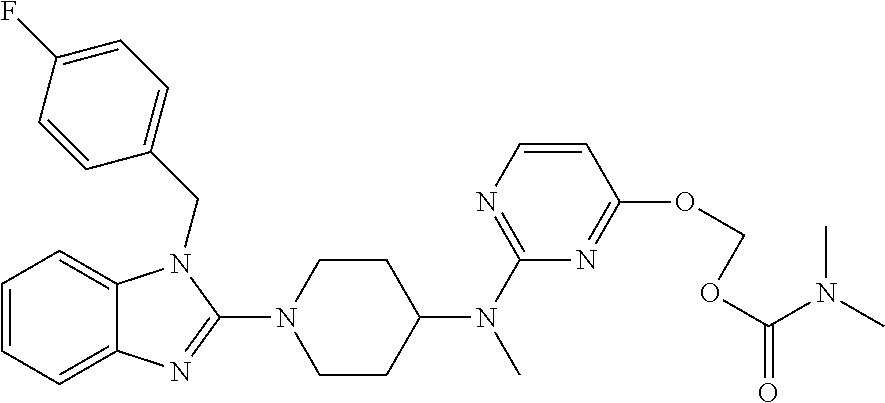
C1=CC=C2C(=C1)N(CC1=CC=C(F)C=C1)C(N1CCC(N(C3=NC=CC(OCOC(=O)N(C)C)=N3)C)CC1)=N2
